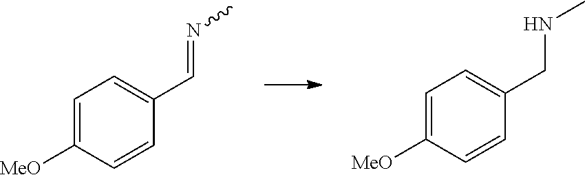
C1=C([MeO])C=CC(C=NC)=C1.C1=C([MeO])C=CC(CNC)=C1
